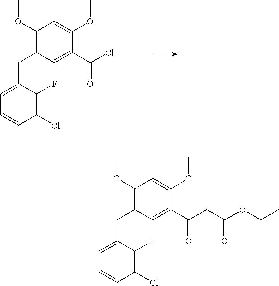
C1(OC)=C(CC2=CC=CC(Cl)=C2F)C=C(C(=O)Cl)C(OC)=C1.C1(OC)=C(CC2=CC=CC(Cl)=C2F)C=C(C(=O)CC(OCC)=O)C(OC)=C1
